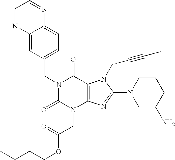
C12=CC(CN3C(=O)N(CC(OCCCC)=O)C4=C(C3=O)N(CC#CC)C(N3CC(N)CCC3)=N4)=CC=C1N=CC=N2
